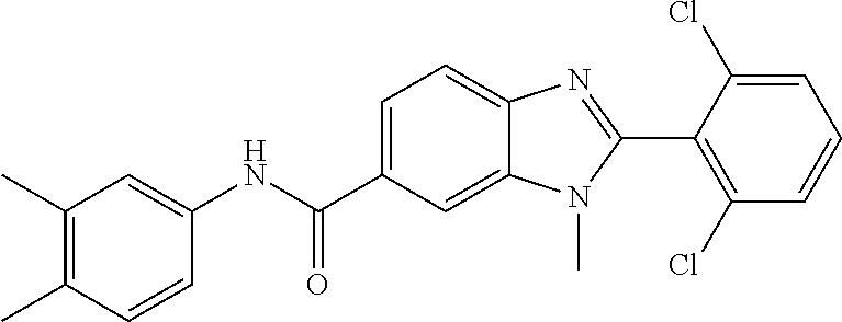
C1(C)=C(C)C=CC(NC(C2=CC=C3C(=C2)N(C)C(C2=C(Cl)C=CC=C2Cl)=N3)=O)=C1
